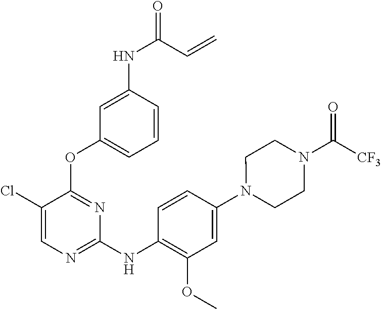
C1(Cl)=CN=C(NC2=C(OC)C=C(N3CCN(C(=O)[CF3])CC3)C=C2)N=C1OC1=CC=CC(NC(=O)C=C)=C1
